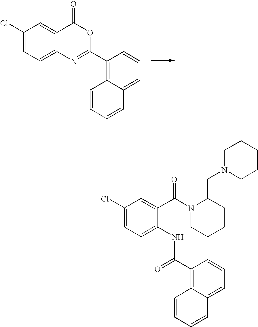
C1=CC=CC2=CC=CC(C3=NC4=CC=C(Cl)C=C4C(=O)O3)=C12.C1(Cl)=CC=C(NC(=O)C2=C3C=CC=CC3=CC=C2)C(C(=O)N2CCCCC2CN2CCCCC2)=C1
